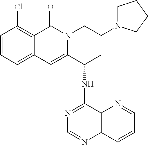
C12=CC=CC(Cl)=C1C(=O)N(CCN1CCCC1)C(C(NC1=NC=NC3=C1N=CC=C3)C)=C2
